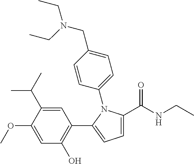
C1=C(C(NCC)=O)N(C2=CC=C(CN(CC)CC)C=C2)C(C2=C(O)C=C(OC)C(C(C)C)=C2)=C1
